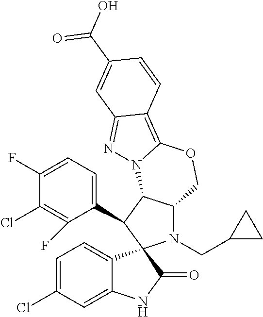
C1(F)=CC=C(C2C3C(N(CC4CC4)C24C2=CC=C(Cl)C=C2NC4=O)COC2=C4C(=NN32)C=C(C(O)=O)C=C4)C(F)=C1Cl
